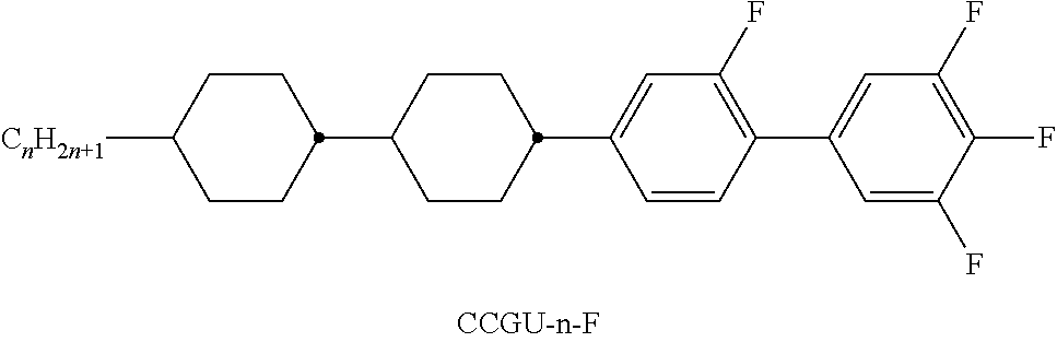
[CnH2n+1]C1CCC(C2CCC(C3=CC(F)=C(C4=CC(F)=C(F)C(F)=C4)C=C3)CC2)CC1
